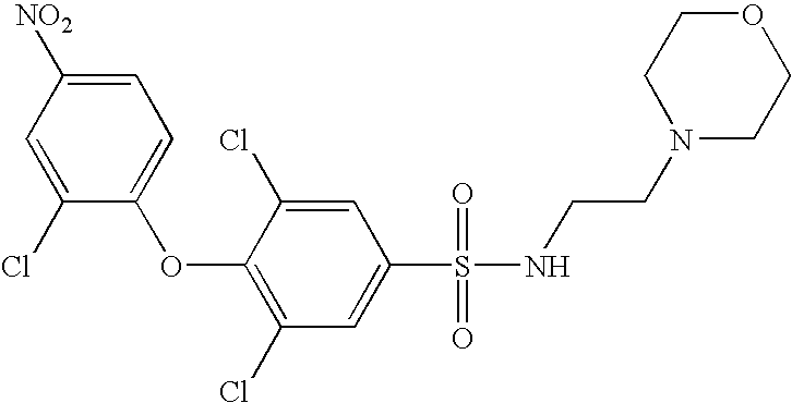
O(C1=C(Cl)C=C(S(=O)(=O)NCCN2CCOCC2)C=C1Cl)C1=CC=C([NO2])C=C1Cl
